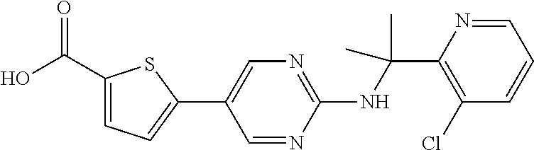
C1(NC(C2=C(Cl)C=CC=N2)(C)C)=NC=C(C2=CC=C(C(O)=O)S2)C=N1
